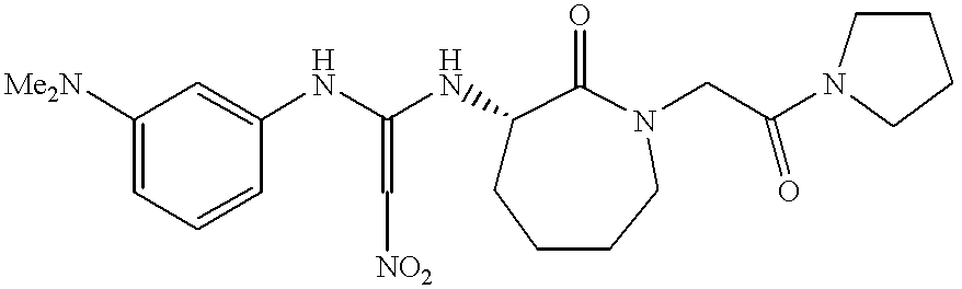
C1=C([Me2N])C=C(NC(NC2CCCCN(CC(N3CCCC3)=O)C2=O)=C[NO2])C=C1
